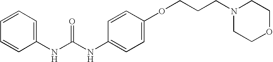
C1=CC=C(NC(NC2=CC=C(OCCCN3CCOCC3)C=C2)=O)C=C1
